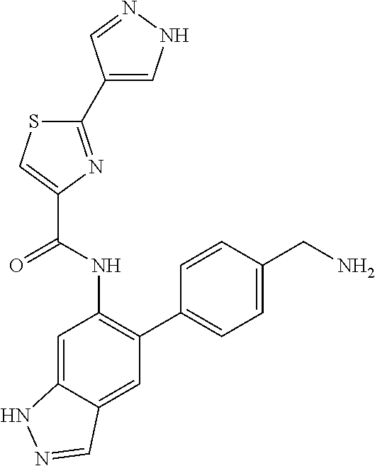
C1(C2=NC(C(NC3=C(C4=CC=C(CN)C=C4)C=C4C(=C3)NN=C4)=O)=CS2)=CNN=C1
